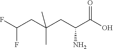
C(CC(CC(C(O)=O)N)(C)C)(F)F
